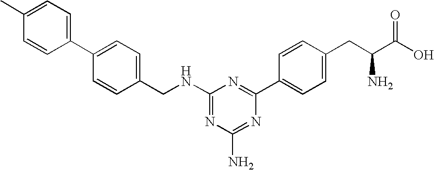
N1=C(NCC2=CC=C(C3=CC=C(C)C=C3)C=C2)N=C(C2=CC=C(CC(C(O)=O)N)C=C2)N=C1N
